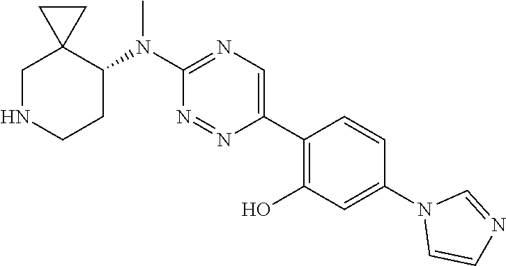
C1NCCC(N(C2=NC=C(C3=C(O)C=C(N4C=CN=C4)C=C3)N=N2)C)C12CC2
